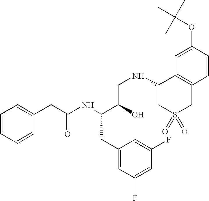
C1=CC=CC(CC(NC(C(CNC2CS(=O)(=O)CC3=C2C=C(OC(C)(C)C)C=C3)O)CC2=CC(F)=CC(F)=C2)=O)=C1
